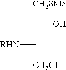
[CH2SMe]C(O)C([CH2OH])[RHN]
